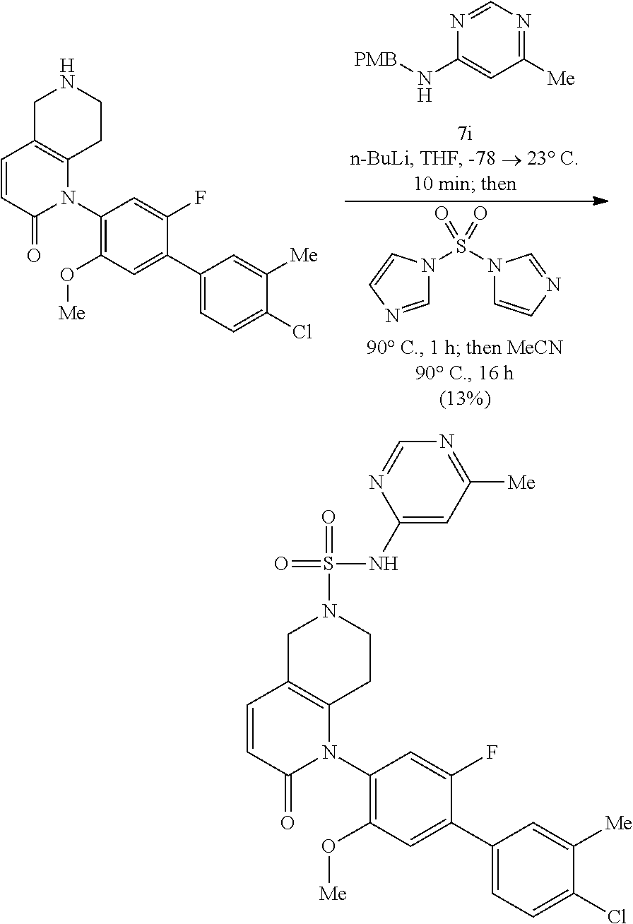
C1C2=C(CCN1)N(C1=C(O[Me])C=C(C3=CC=C(Cl)C([Me])=C3)C(F)=C1)C(=O)C=C2.N1=CN=C([Me])C=C1N[PMB].C1=NC=CN1S(=O)(=O)N1C=CN=C1.C1C2=C(CCN1S(=O)(NC1=CC([Me])=NC=N1)=O)N(C1=C(O[Me])C=C(C3=CC=C(Cl)C([Me])=C3)C(F)=C1)C(=O)C=C2
